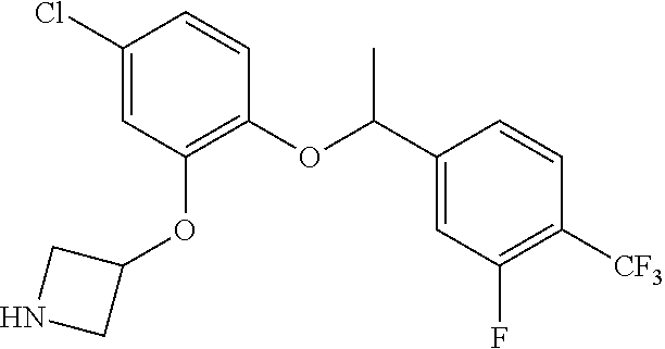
C1(Cl)=CC(OC2CNC2)=C(OC(C2=CC(F)=C([CF3])C=C2)C)C=C1
